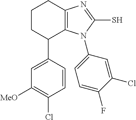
C1([MeO])=C(Cl)C=CC(C2C3=C(CCC2)N=C(S)N3C2=CC=C(F)C(Cl)=C2)=C1
